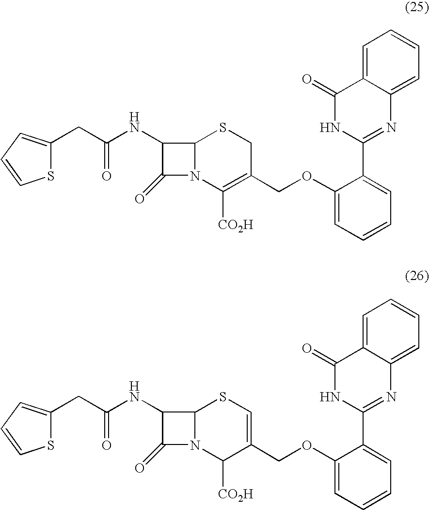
C(C(NC1C(=O)N2C1SCC(COC1=CC=CC=C1C1=NC3=CC=CC=C3C(=O)N1)=C2[CO2H])=O)C1=CC=CS1.C(C(NC1C(=O)N2C1SC=C(COC1=CC=CC=C1C1=NC3=CC=CC=C3C(=O)N1)C2[CO2H])=O)C1=CC=CS1
